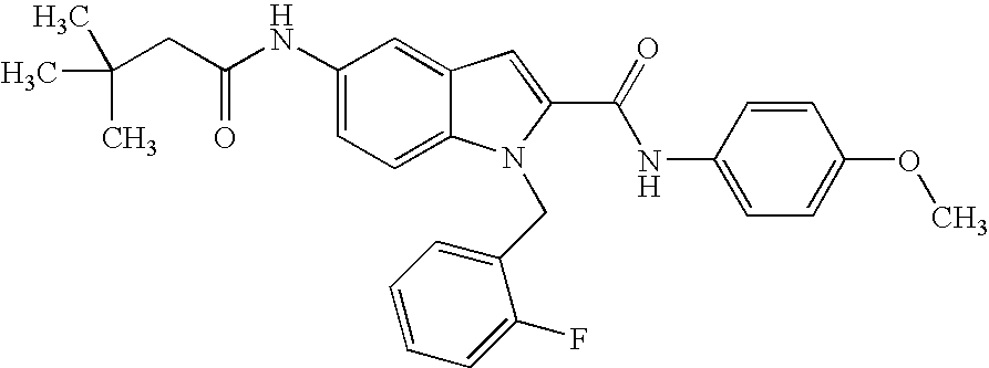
C1(NC(CC(C)(C)C)=O)=CC=C2C(=C1)C=C(C(=O)NC1=CC=C(OC)C=C1)N2CC1=CC=CC=C1F
